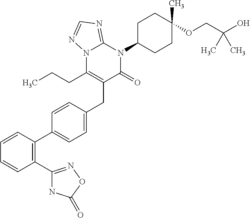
C1=CC(C2=CC=C(CC3=C(CCC)N4C(=NC=N4)N(C4CCC(OCC(O)(C)C)(C)CC4)C3=O)C=C2)=C(C2=NOC(=O)N2)C=C1
